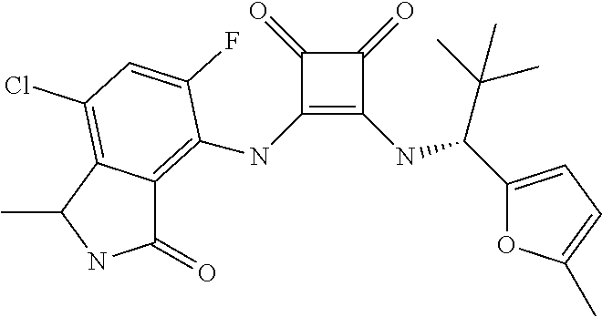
C1(NC2=C3C(=O)NC(C)C3=C(Cl)C=C2F)=C(NC(C(C)(C)C)C2=CC=C(C)O2)C(=O)C1=O
